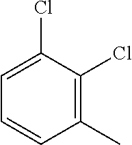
C1(C)=C(Cl)C(Cl)=CC=C1
